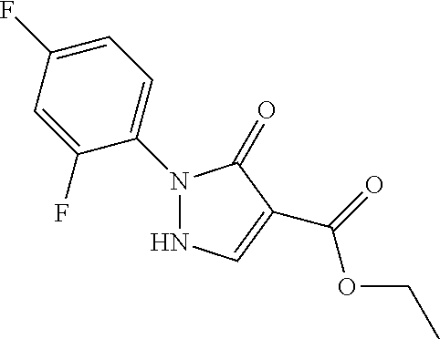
C1=C(F)C=C(F)C(N2NC=C(C(=O)OCC)C2=O)=C1
